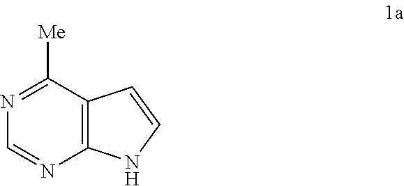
N1=C([Me])C2=C(N=C1)NC=C2
